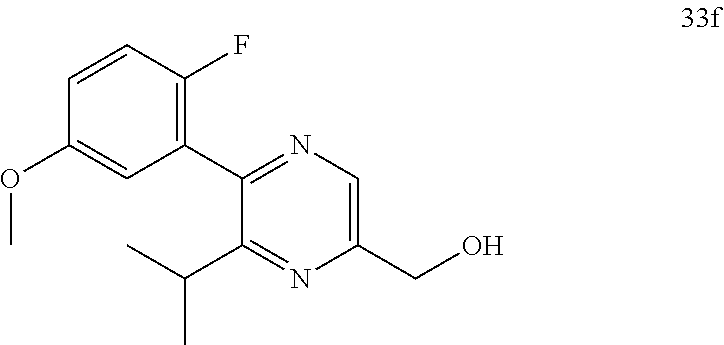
C1(C(C)C)=NC(CO)=CN=C1C1=C(F)C=CC(OC)=C1
